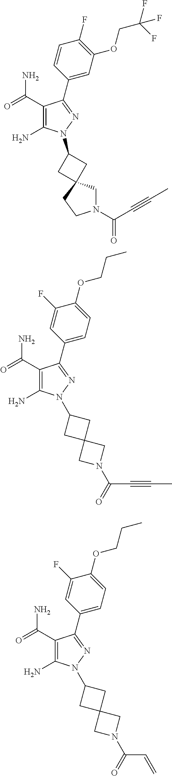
C1(C(=O)N)=C(N)N(C2CC3(C2)CN(C(C#CC)=O)CC3)N=C1C1=CC(OCC(F)(F)F)=C(F)C=C1.C1(C(=O)N)=C(N)N(C2CC3(C2)CN(C(C#CC)=O)C3)N=C1C1=CC=C(OCCC)C(F)=C1.C1(C(=O)N)=C(N)N(C2CC3(C2)CN(C(C=C)=O)C3)N=C1C1=CC=C(OCCC)C(F)=C1
